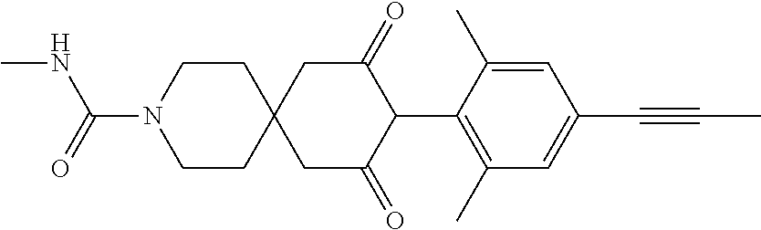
C1CN(C(=O)NC)CCC12CC(=O)C(C1=C(C)C=C(C#CC)C=C1C)C(=O)C2
